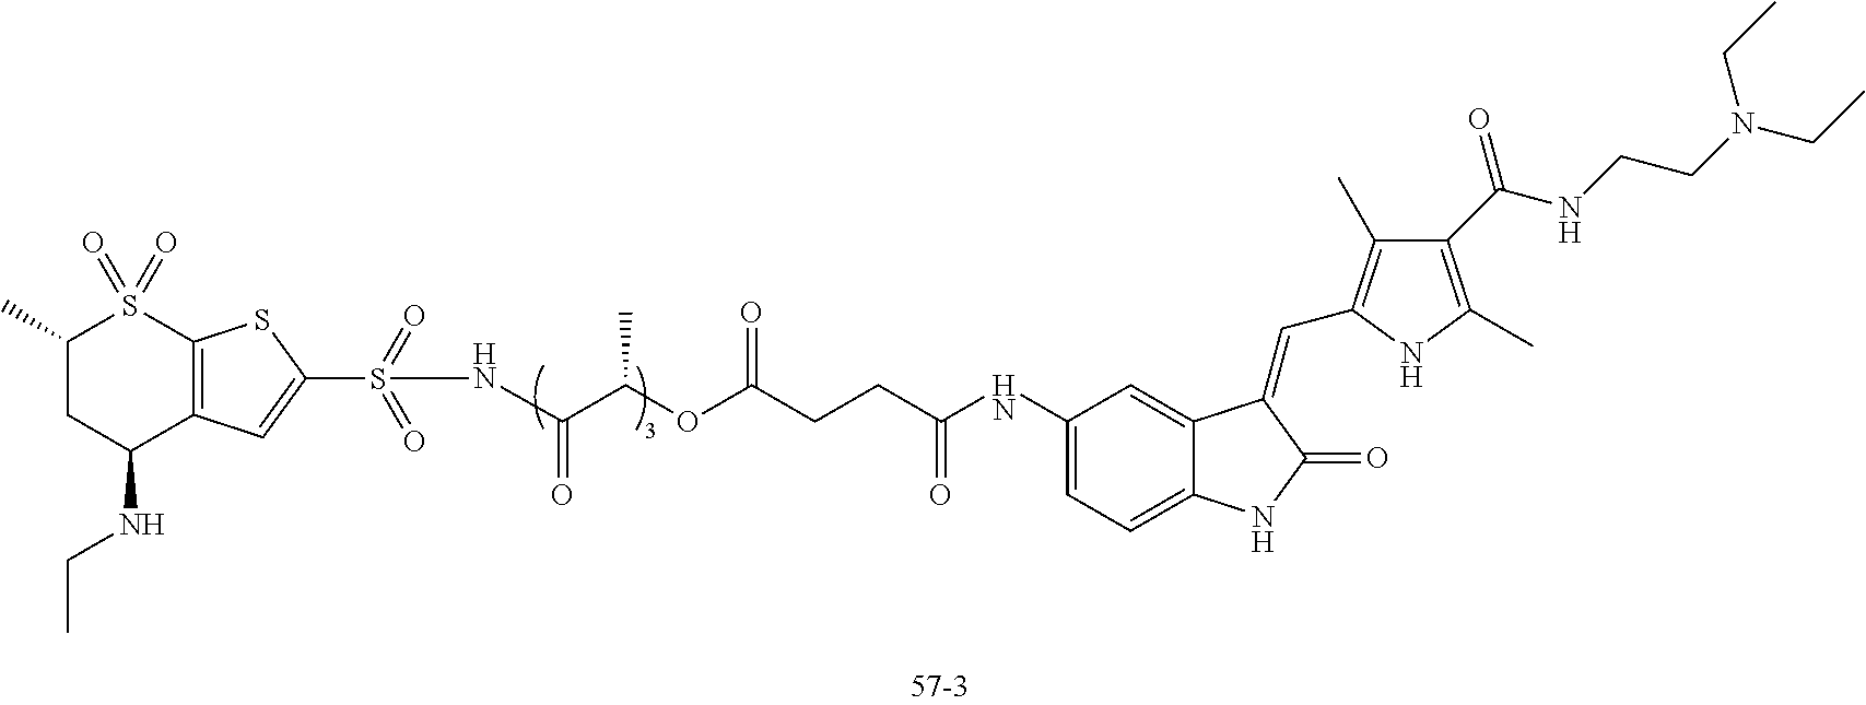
C1(NC(CCC(OC(C(NS(C2=CC3=C(S2)S(=O)(=O)C(C)CC3NCC)(=O)=O)=O)C)=O)=O)=CC=C2C(=C1)C(=CC1=C(C)C(C(=O)NCCN(CC)CC)=C(C)N1)C(=O)N2
